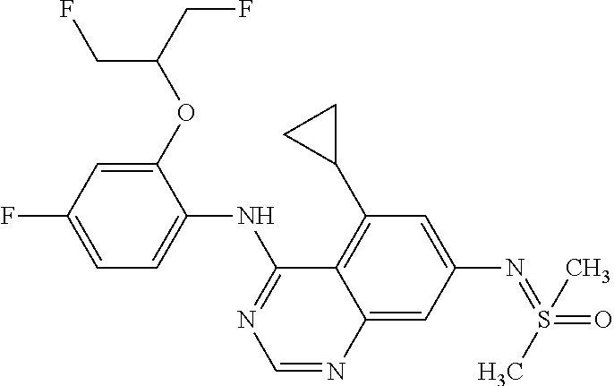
C1=C(F)C=C(OC(CF)CF)C(NC2=NC=NC3=CC(N=S(=O)(C)C)=CC(C4CC4)=C23)=C1
